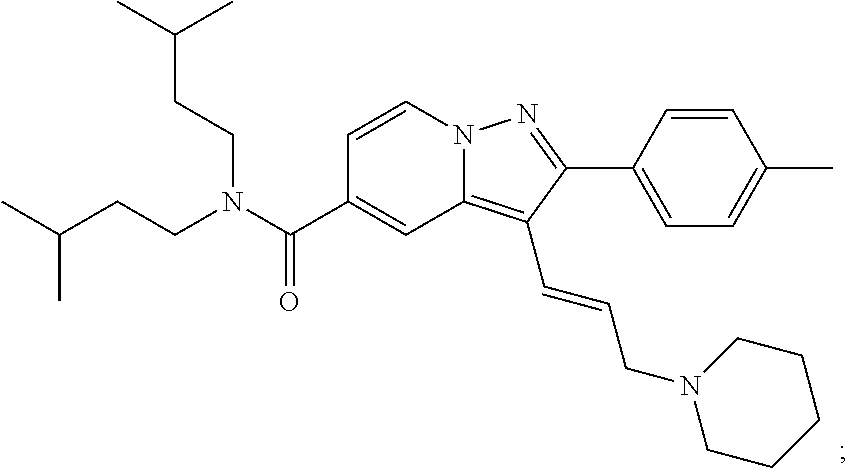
N12C(=C(C=CCN3CCCCC3)C(C3=CC=C(C)C=C3)=N1)C=C(C(N(CCC(C)C)CCC(C)C)=O)C=C2
